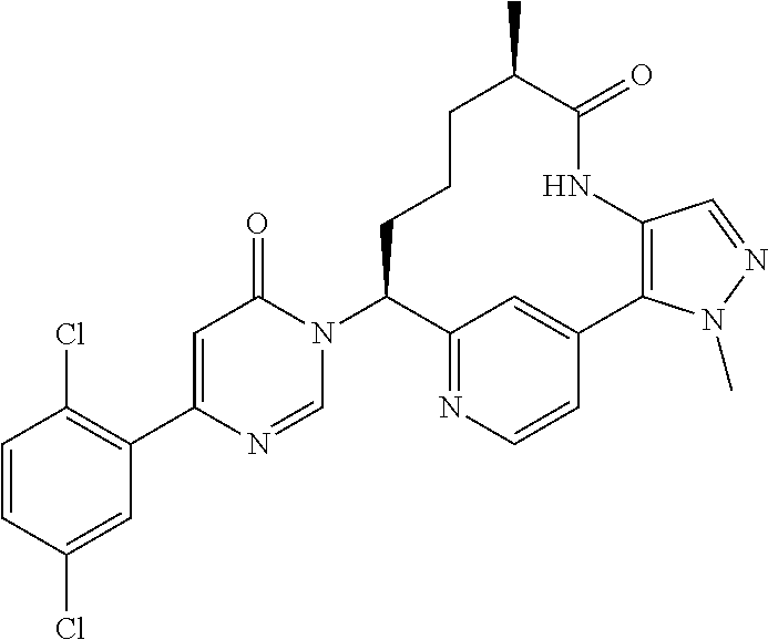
C1=CC(Cl)=CC(C2=CC(=O)N(C3CCCC(C)C(=O)NC4=C(C5=CC3=NC=C5)N(C)N=C4)C=N2)=C1Cl
